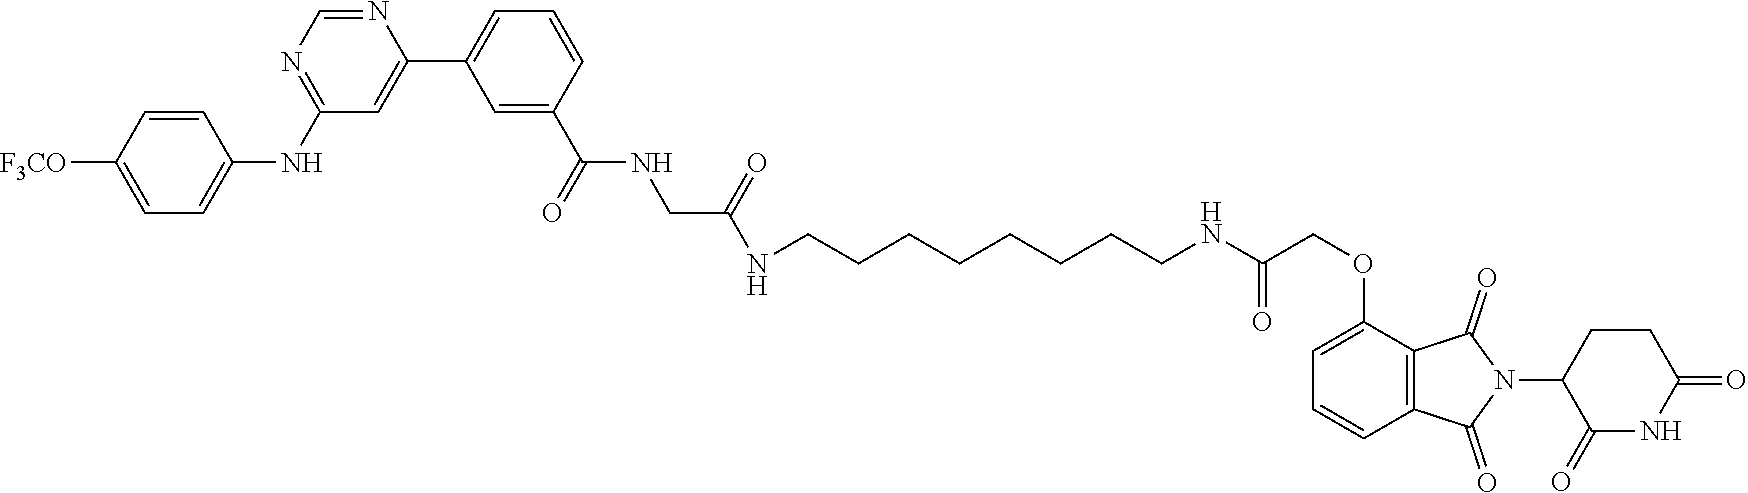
C1(OCC(NCCCCCCCCNC(CNC(C2=CC(C3=CC(NC4=CC=C([F3CO])C=C4)=NC=N3)=CC=C2)=O)=O)=O)=CC=CC2=C1C(=O)N(C1C(=O)NC(=O)CC1)C2=O
